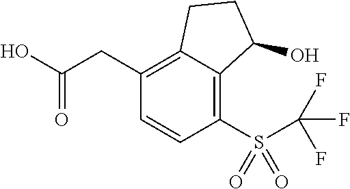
C(C1=C2C(=C(S(=O)(=O)C(F)(F)F)C=C1)C(O)CC2)C(O)=O
